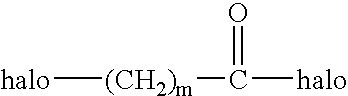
[halo][(CH2)m]C([halo])=O
